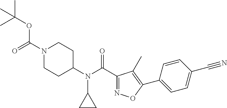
C1=CC(C2=C(C)C(C(N(C3CCN(C(=O)OC(C)(C)C)CC3)C3CC3)=O)=NO2)=CC=C1C#N
